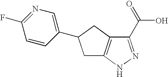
C1C2=C(CC1C1=CN=C(F)C=C1)C(C(=O)O)=NN2
